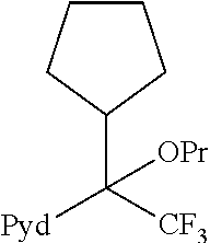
C1CCC(C([CF3])([Pyd])[OPr])C1
